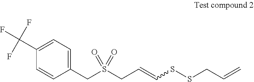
C1(CS(CC=CSSCC=C)(=O)=O)=CC=C(C(F)(F)F)C=C1
